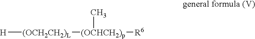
[H][(OCH2CH2)L][(OCHCH2)p]([R6])C
